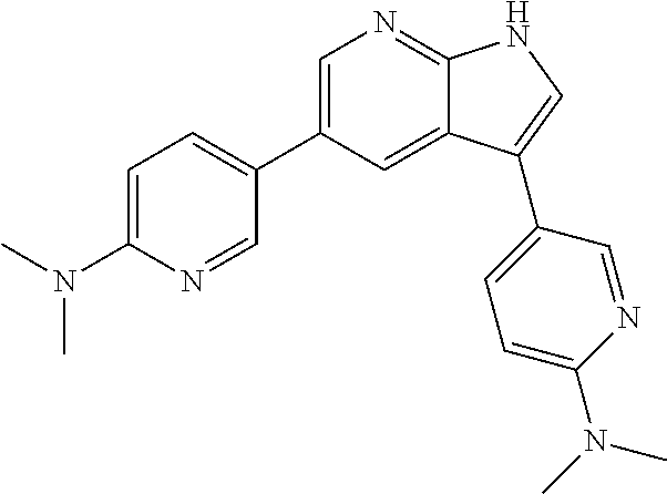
C1=C(C2=CC=C(N(C)C)N=C2)C=C2C(=N1)NC=C2C1=CC=C(N(C)C)N=C1
